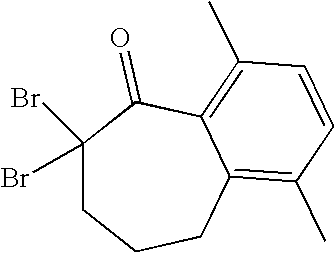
C1(Br)(Br)CCCC2=C(C)C=CC(C)=C2C1=O
